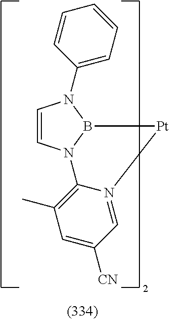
C1=CN2B(N1C1=CC=CC=C1)[Pt]N1=CC([CN])=CC(C)=C21
